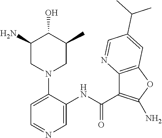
C1=C(N2CC(C)C(O)C(N)C2)C(NC(C2=C(N)OC3=C2N=CC(C(C)C)=C3)=O)=CN=C1
